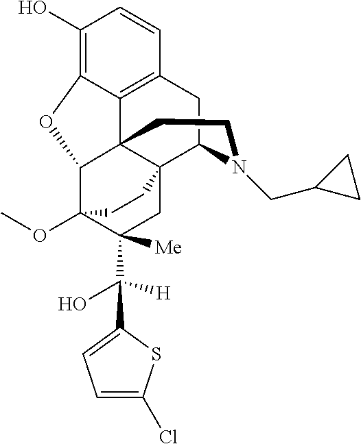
C1(O)=C2C3=C(C=C1)CC1N(CC4CC4)CCC34C(C3(OC)C(C([H])(O)C5=CC=C(Cl)S5)([Me])CC41CC3)O2
